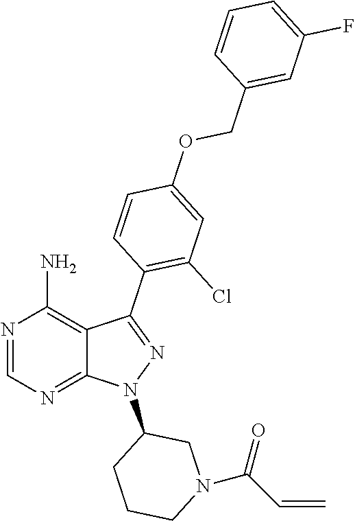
N1=CN=C2C(=C1N)C(C1=C(Cl)C=C(OCC3=CC(F)=CC=C3)C=C1)=NN2C1CCCN(C(C=C)=O)C1
